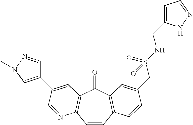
C1=CC2=C(C(=O)C3=C1N=CC(C1=CN(C)N=C1)=C3)C=C(CS(NCC1=CC=NN1)(=O)=O)C=C2
